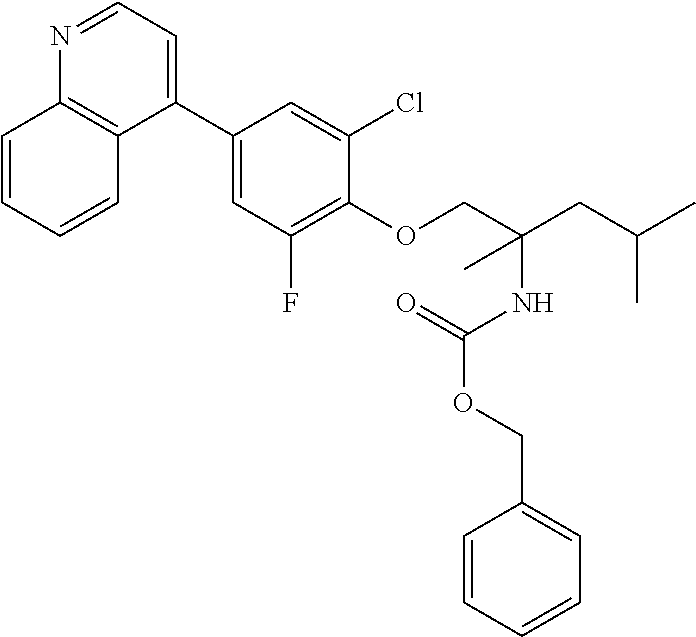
C1(C2=CC=NC3=C2C=CC=C3)=CC(F)=C(OCC(CC(C)C)(C)NC(OCC2=CC=CC=C2)=O)C(Cl)=C1
